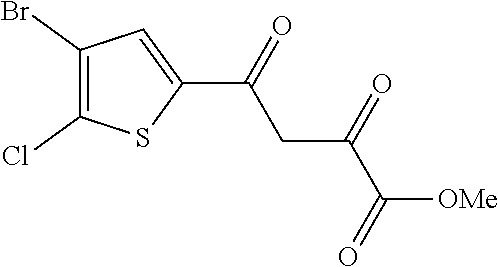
C1(Br)=C(Cl)SC(C(CC(=O)C([OMe])=O)=O)=C1
